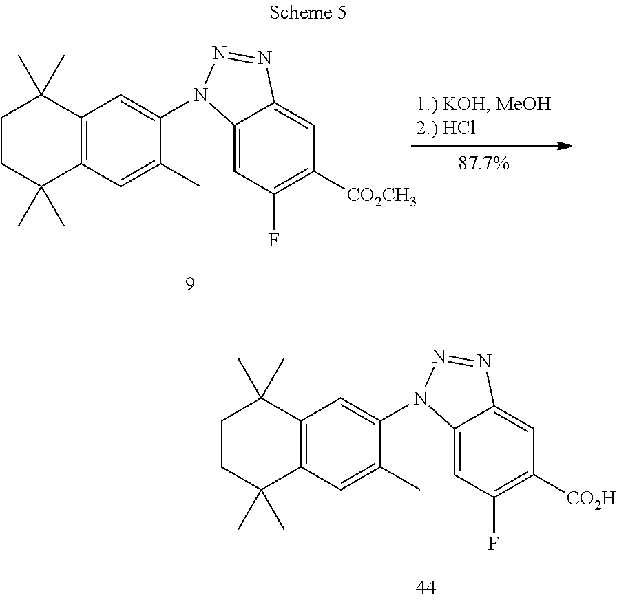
C12=C(C=C(C)C(N3C4=CC(F)=C([CO2CH3])C=C4N=N3)=C1)C(C)(C)CCC2(C)C.C12=C(C=C(C)C(N3C4=CC(F)=C([CO2H])C=C4N=N3)=C1)C(C)(C)CCC2(C)C
